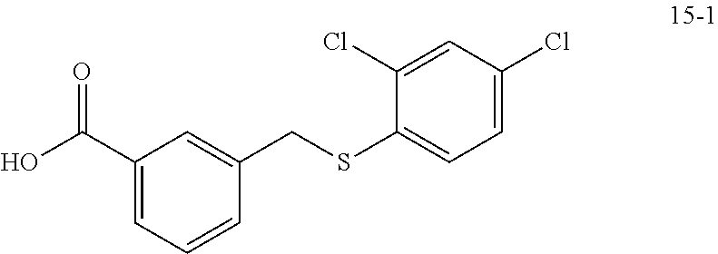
C1(C(O)=O)=CC=CC(CSC2=CC=C(Cl)C=C2Cl)=C1
